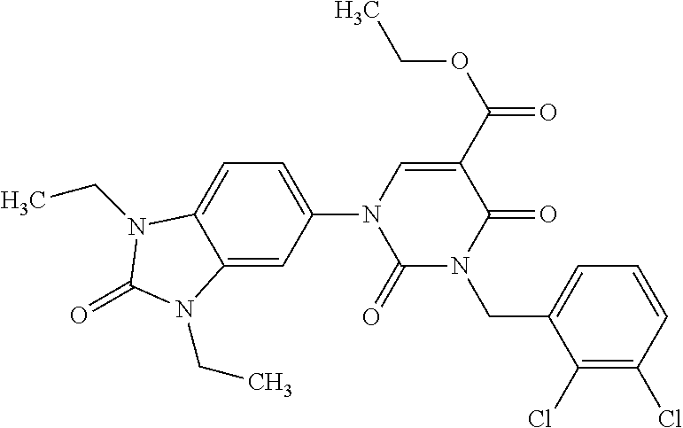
C1(=O)N(CC2=CC=CC(Cl)=C2Cl)C(=O)C(C(OCC)=O)=CN1C1=CC=C2C(=C1)N(CC)C(=O)N2CC
